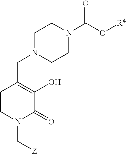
C1=CN(C[Z])C(=O)C(O)=C1CN1CCN(C(O[R4])=O)CC1
